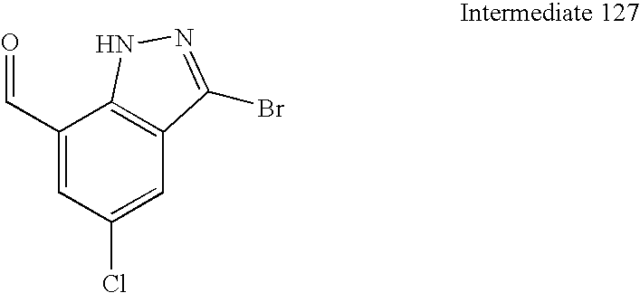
C1(C=O)=CC(Cl)=CC2=C1NN=C2Br
